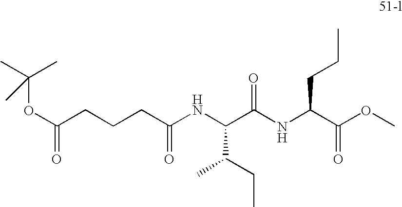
O(C(CCCC(NC(C(NC(C(OC)=O)CCC)=O)C(C)CC)=O)=O)C(C)(C)C
